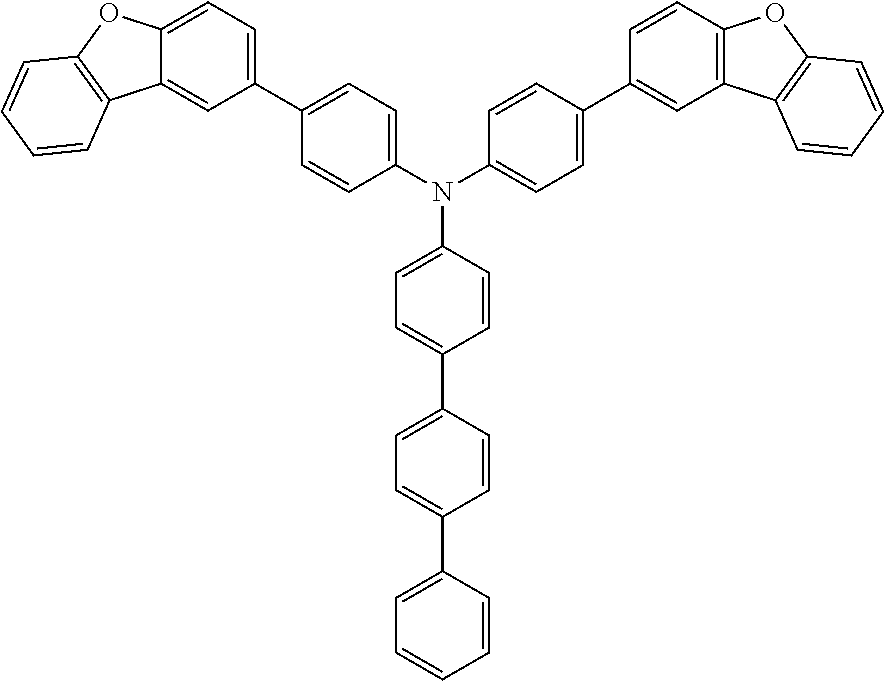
C1(N(C2=CC=C(C3=CC=C4C(=C3)C3=C(O4)C=CC=C3)C=C2)C2=CC=C(C3=CC4=C(C=C3)OC3=C4C=CC=C3)C=C2)=CC=C(C2=CC=C(C3=CC=CC=C3)C=C2)C=C1
